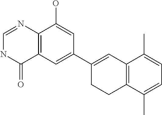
C12=C(C=C(C3=CC4=C(CC3)C(C)=CC=C4C)C=C1O)C(=O)NC=N2
